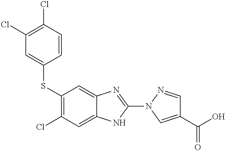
S(C1=C(Cl)C=C2C(=C1)N=C(N1C=C(C(=O)O)C=N1)N2)C1=CC(Cl)=C(Cl)C=C1
